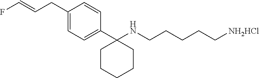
C1(CC=CF)=CC=C(C2(NCCCCC[NH2HCl])CCCCC2)C=C1
